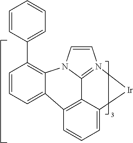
C1=CC=C2C3=C4C5=N(C=CN5C2=C1C1=CC=CC=C1)[Ir]C4=CC=C3
